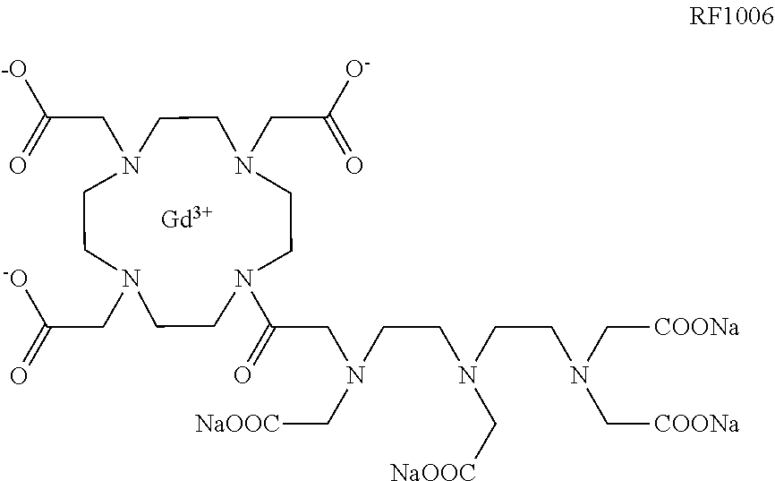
[Gd].N(CCN(CCN(C[COONa])C[COONa])C[NaOOC])(C[NaOOC])CC(N1CCN(CC(=O)[O-])CCN(CC(=O)[-O])CCN(CC([-O])=O)CC1)=O
